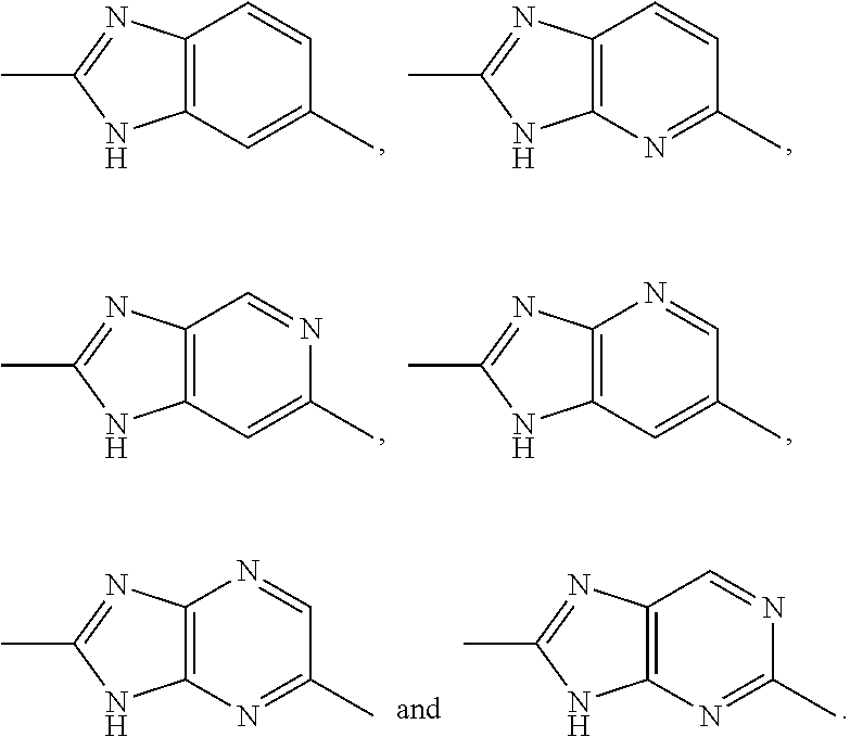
C1=C(C)C=CC2=C1NC(C)=N2.N1=C(C)C=CC2=C1NC(C)=N2.C1=C(C)N=CC2=C1NC(C)=N2.C1=C(C)C=NC2=C1NC(C)=N2.N1=C(C)C=NC2=C1NC(C)=N2.N1=C(C)N=CC2=C1NC(C)=N2
